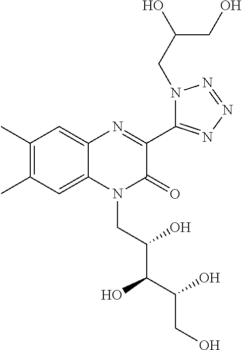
C1(C)=C(C)C=C2C(=C1)N=C(C1=NN=NN1CC(CO)O)C(=O)N2CC(C(C(CO)O)O)O
